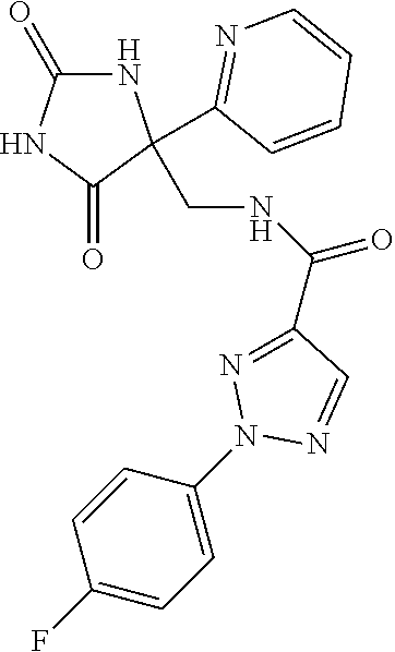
N1C(=O)NC(=O)C1(CNC(C1=NN(C2=CC=C(F)C=C2)N=C1)=O)C1=NC=CC=C1
